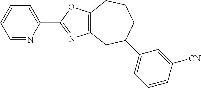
C12=C(OC(C3=CC=CC=N3)=N1)CCCC(C1=CC=CC([CN])=C1)C2
